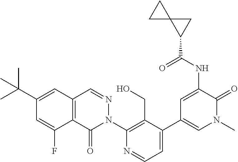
C12=C(C(=O)N(C3=C(CO)C(C4=CN(C)C(=O)C(NC(C5CC56CC6)=O)=C4)=CC=N3)N=C1)C(F)=CC(C(C)(C)C)=C2
